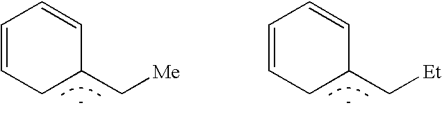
C1C(C[Et])C=CC=C1.C1C(C[Me])C=CC=C1
